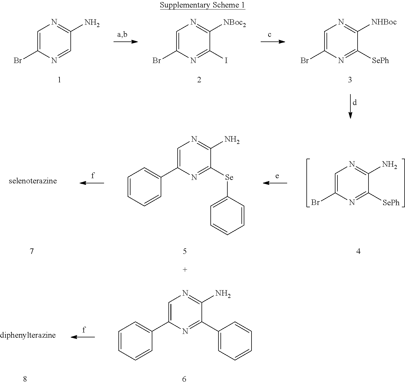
C1=C(Br)N=CC(N)=N1.C1=C(Br)N=C(I)C([NBoc2])=N1.C1=C(Br)N=C([SePh])C([NHBoc])=N1.C1=C(Br)N=C([SePh])C(N)=N1.C1=C(C2=CC=CC=C2)N=C([Se]C2=CC=CC=C2)C(N)=N1.C1=C(C2=CC=CC=C2)N=C(C2=CC=CC=C2)C(N)=N1
